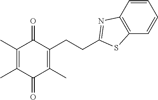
C1(C)=C(C)C(=O)C(C)=C(CCC2=NC3=C(C=CC=C3)S2)C1=O
